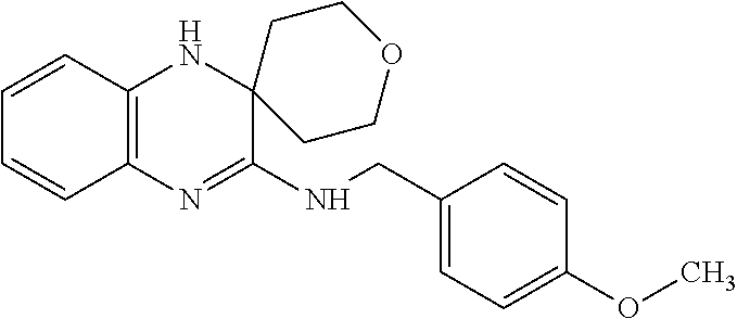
C1=CC2=C(C=C1)N=C(NCC1=CC=C(OC)C=C1)C1(N2)CCOCC1
